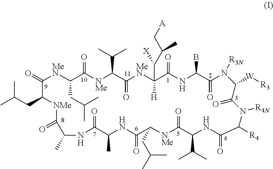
CC(CC1C(=O)[MeN]C(CC(C)C)C(=O)[NMe]C(C(C)C)C(=O)[MeN]C(C(C(C[A])C)[X])([H])C(=O)NC(B)C(=O)N([R3N])C([W][R3])C(=O)N([R4N])C([R4])C(=O)NC(C(C)C)C(=O)[NMe]C(CC(C)C)C(=O)NC(C)C(=O)NC(C)C(=O)[NMe]1)C
